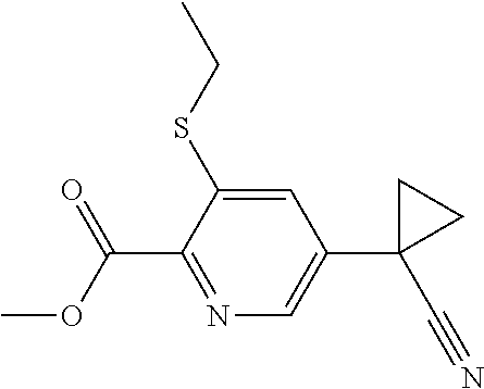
C1=C(SCC)C(C(OC)=O)=NC=C1C1(C#N)CC1
